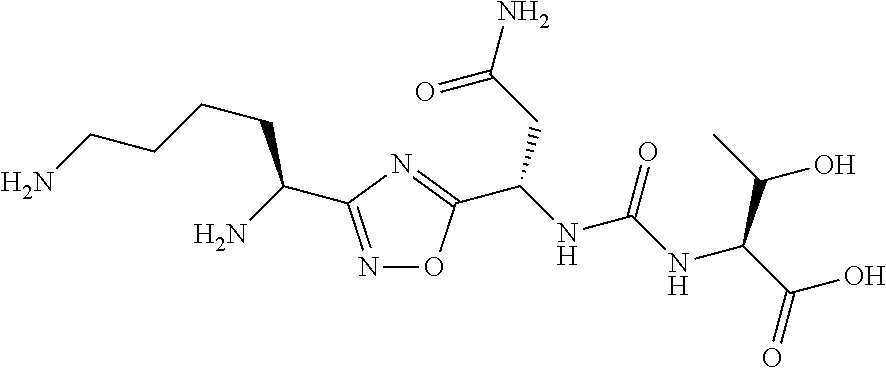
N1=C(C(N)CCCCN)N=C(C(NC(NC(C(O)=O)C(C)O)=O)CC(N)=O)O1
